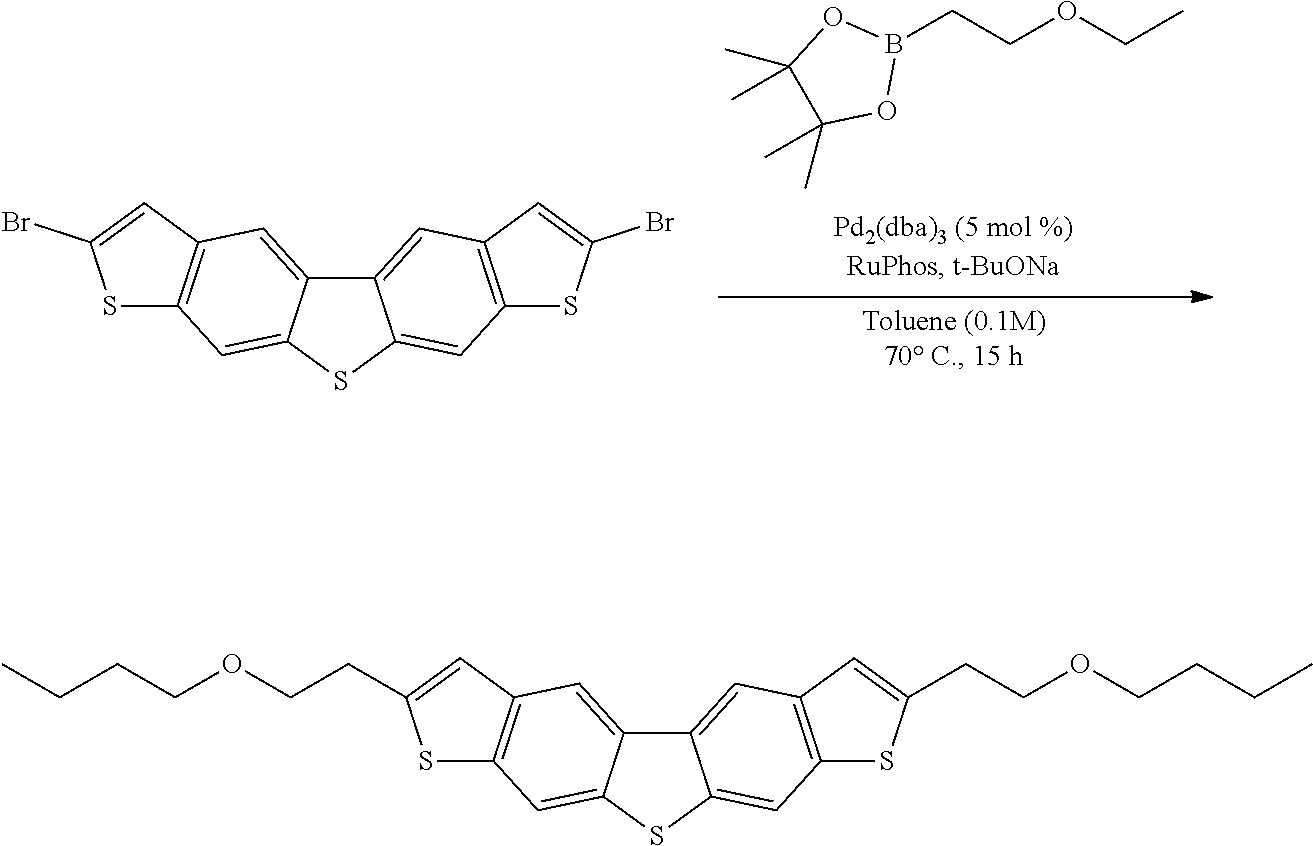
C12=CC3=C(C=C1SC1=CC4=C(C=C21)C=C(Br)S4)SC(Br)=C3.B1(CCOCC)OC(C)(C)C(C)(C)O1.C12=CC3=C(C=C1SC1=CC4=C(C=C21)C=C(CCOCCCC)S4)SC(CCOCCCC)=C3
